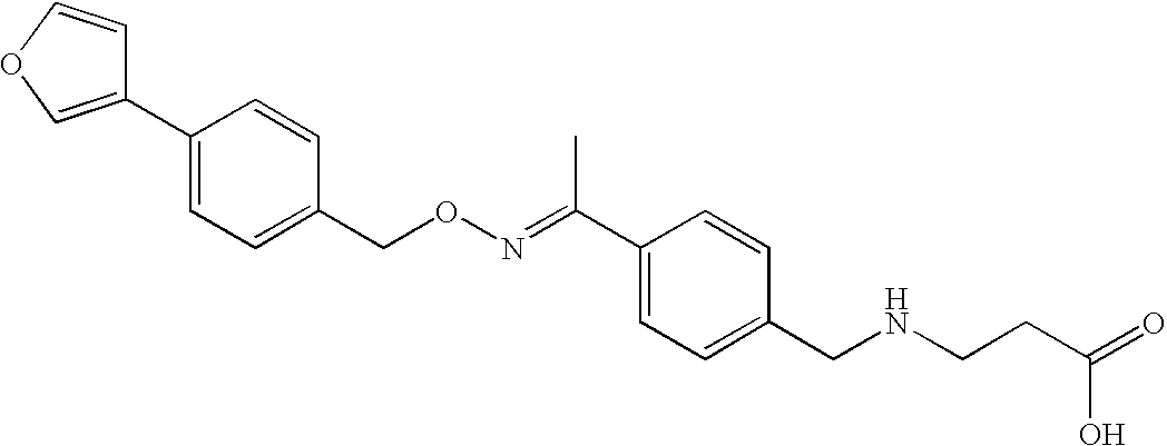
C1=CC(CON=C(C2=CC=C(CNCCC(=O)O)C=C2)C)=CC=C1C1=COC=C1
